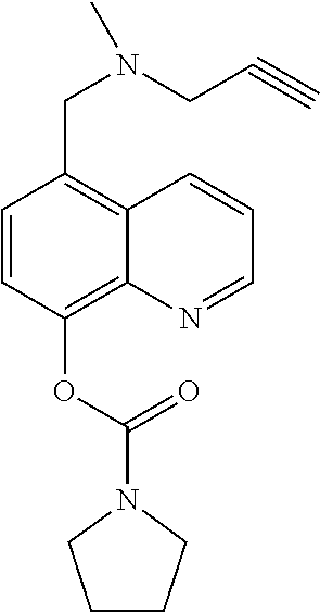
C1=CC(OC(N2CCCC2)=O)=C2C(=C1CN(CC#C)C)C=CC=N2
